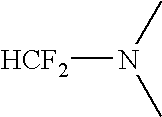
CN(C)[HCF2]
